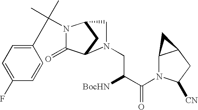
C1(=O)C2CC(CN2CC([BocHN])C(=O)N2C3C(CC2[CN])C3)N1C(C1=CC=C(F)C=C1)(C)C
